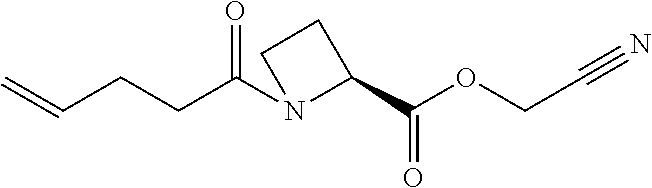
C(=C)CCC(N1C(C(OCC#N)=O)CC1)=O
